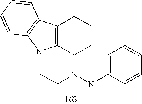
C12=C3C(CCC1)N(NC1=CC=CC=C1)CCN3C1=C2C=CC=C1
